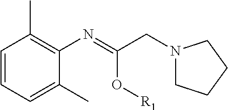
C1=CC=C(C)C(N=C(CN2CCCC2)O[R1])=C1C
